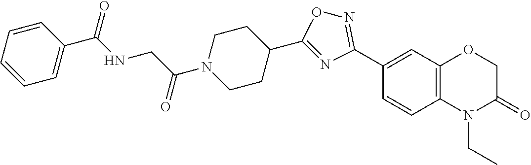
C1=CC=CC(C(NCC(N2CCC(C3=NC(C4=CC5=C(C=C4)N(CC)C(=O)CO5)=NO3)CC2)=O)=O)=C1
